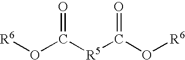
[R6]OC([R5]C(O[R6])=O)=O
